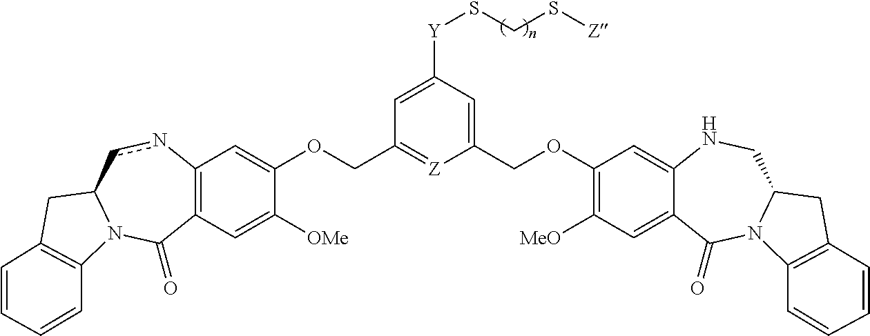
C12=C(C=C([OMe])C(OCC3=[Z]C(COC4=C([MeO])C=C5C(=C4)NCC4N(C5=O)C5=C(C4)C=CC=C5)=CC([Y]SCS[Z])=C3)=C1)C(=O)N1C(cn2)CC2=C1C=CC=C2
